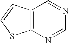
C12=C(N=CN=C1)SC=C2
